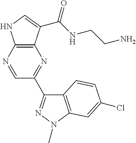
C12=C(C(C(NCCN)=O)=CN1)N=C(C1=NN(C)C3=C1C=CC(Cl)=C3)C=N2
